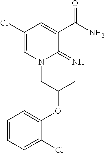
C1(Cl)=CN(CC(OC2=CC=CC=C2Cl)C)C(=N)C(C(N)=O)=C1
